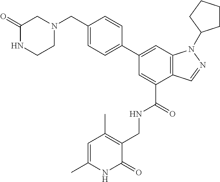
C12=C(C=C(C3=CC=C(CN4CC(=O)NCC4)C=C3)C=C1C(=O)NCC1=C(C)C=C(C)NC1=O)N(C1CCCC1)N=C2
